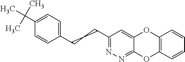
C1(CCCC2=CC=C(C(C)(C)C)C=C2)=NN=C2C(=C1)OC1=C(O2)C=CC=C1
